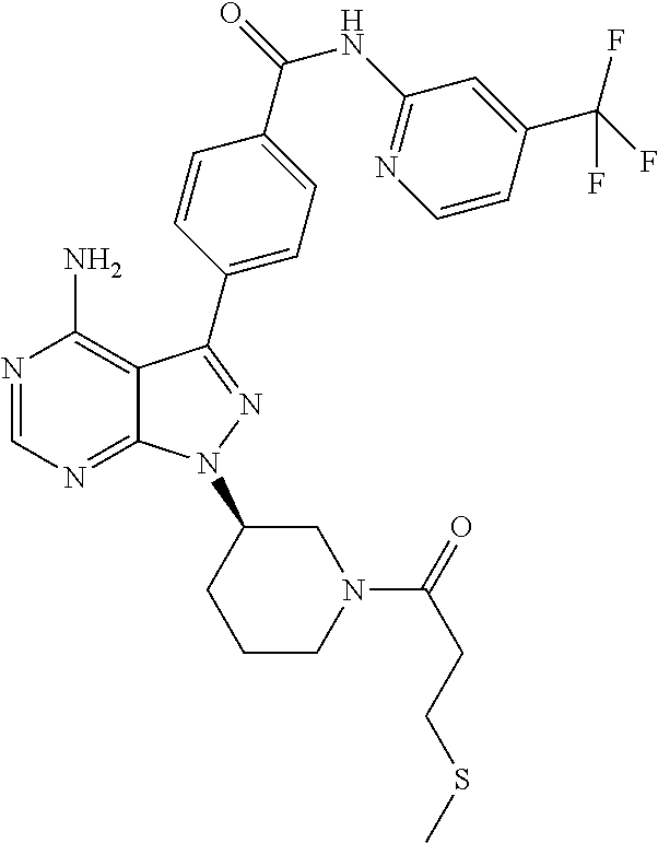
N1=CN=C2C(=C1N)C(C1=CC=C(C(=O)NC3=NC=CC(C(F)(F)F)=C3)C=C1)=NN2C1CCCN(C(=O)CCSC)C1
